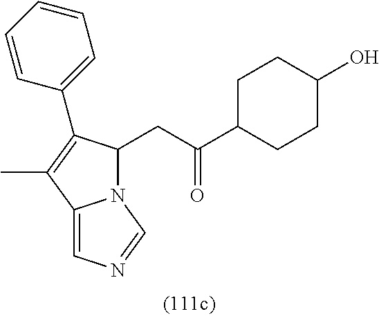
C(C(=O)C1CCC(O)CC1)C1N2C(=CN=C2)C(C)=C1C1=CC=CC=C1
